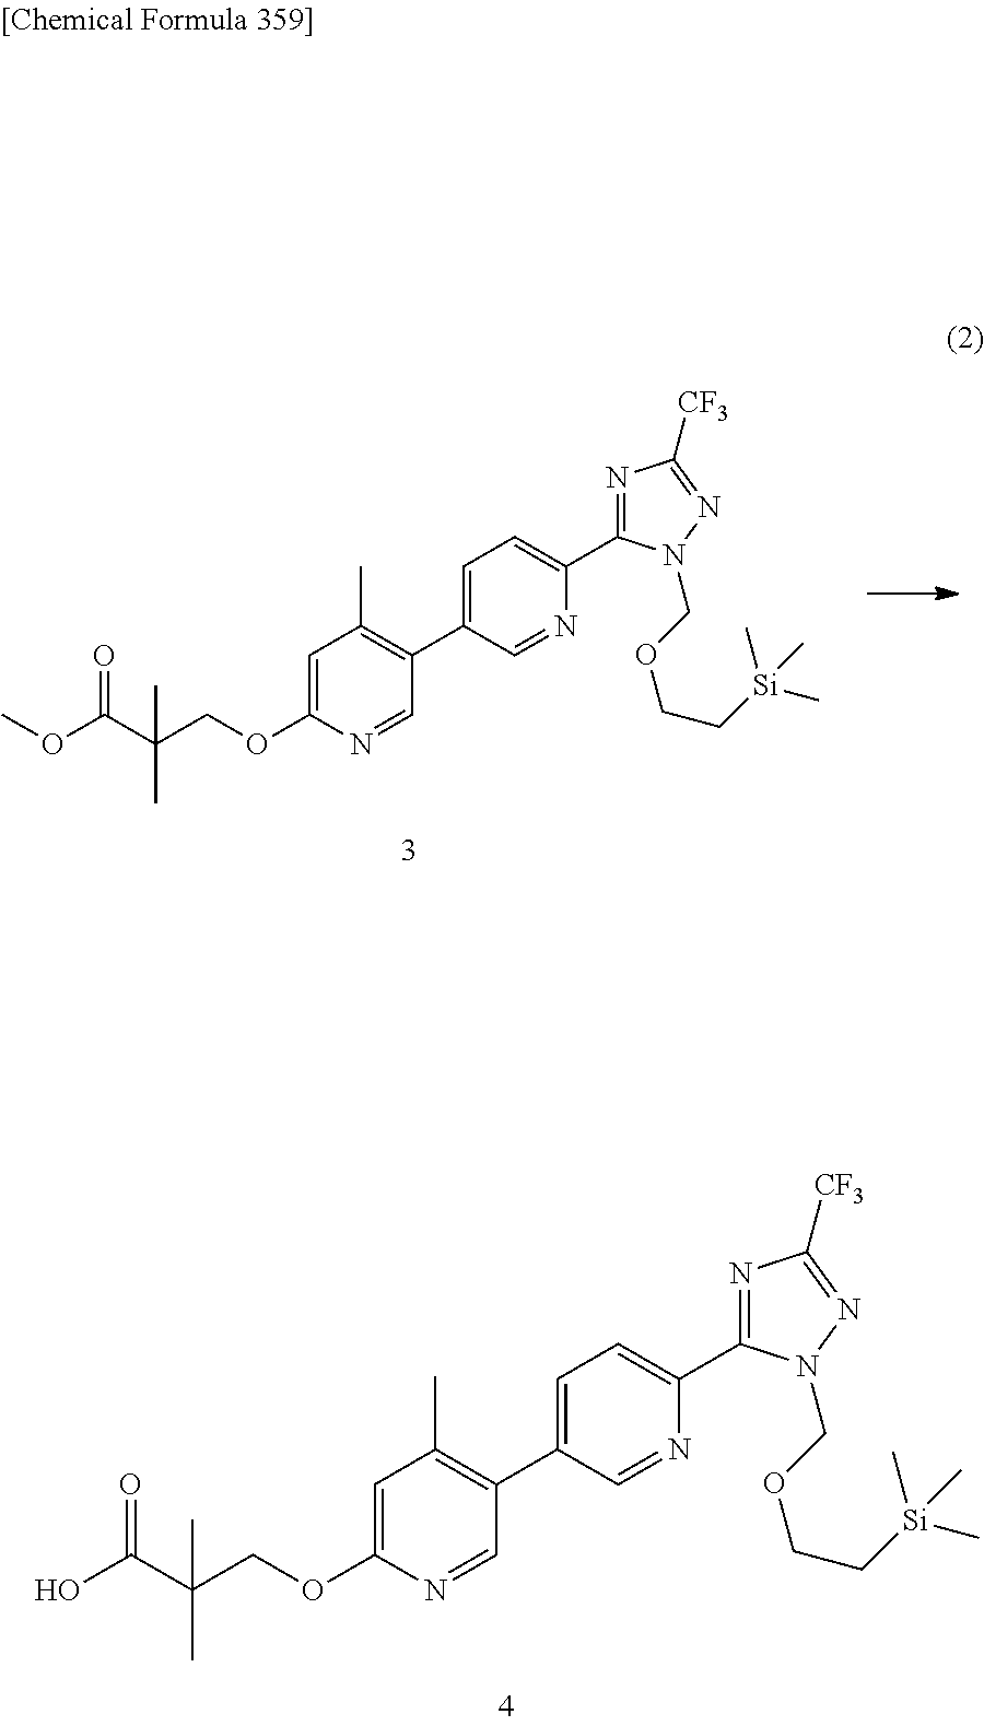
N1=CC(C2=C(C)C=C(OCC(C(O)=O)(C)C)N=C2)=CC=C1C1=NC([CF3])=NN1COCC[Si](C)(C)C.N1=CC(C2=C(C)C=C(OCC(C(OC)=O)(C)C)N=C2)=CC=C1C1=NC([CF3])=NN1COCC[Si](C)(C)C
